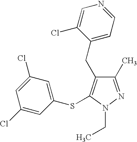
C1(C)=NN(CC)C(SC2=CC(Cl)=CC(Cl)=C2)=C1CC1=CC=NC=C1Cl
